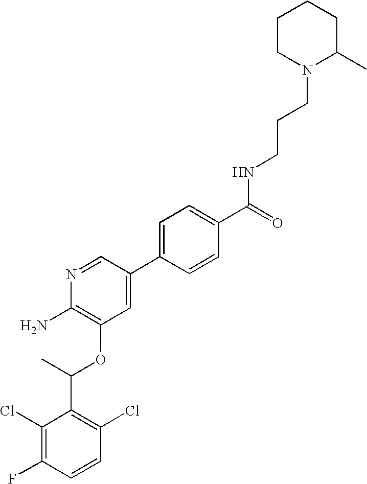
C1(Cl)=C(F)C=CC(Cl)=C1C(C)OC1=C(N)N=CC(C2=CC=C(C(=O)NCCCN3C(C)CCCC3)C=C2)=C1
